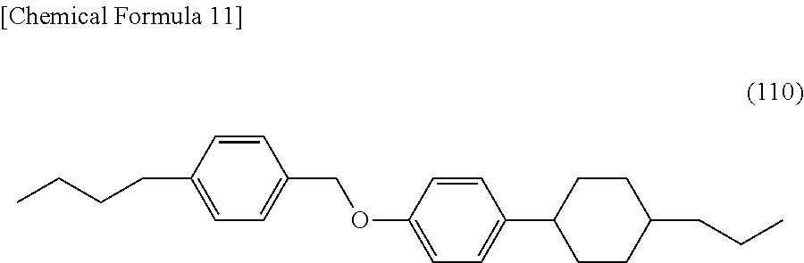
C1=CC(CCCC)=CC=C1COC1=CC=C(C2CCC(CCC)CC2)C=C1
